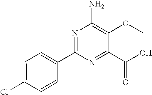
C1(C(O)=O)=NC(C2=CC=C(Cl)C=C2)=NC(N)=C1OC
